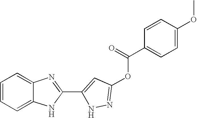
C1=C2C(=CC=C1)N=C(C1=CC(OC(C3=CC=C(OC)C=C3)=O)=NN1)N2
